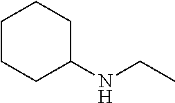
C1CCC(NCC)CC1
